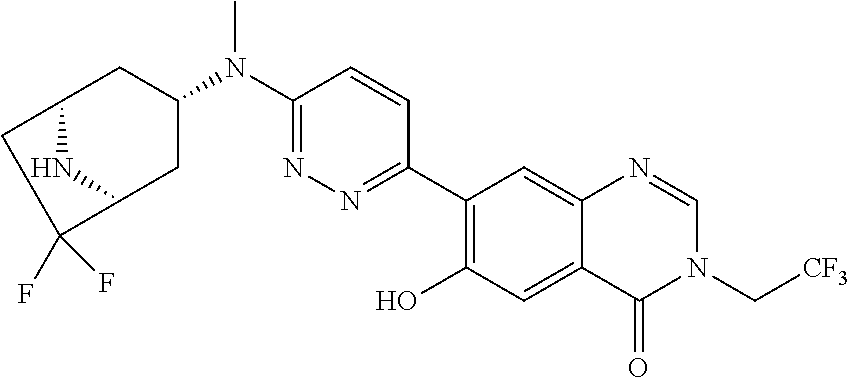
C1(C2=NN=C(N(C3CC4NC(C3)C(F)(F)C4)C)C=C2)=C(O)C=C2C(=C1)N=CN(C[CF3])C2=O
